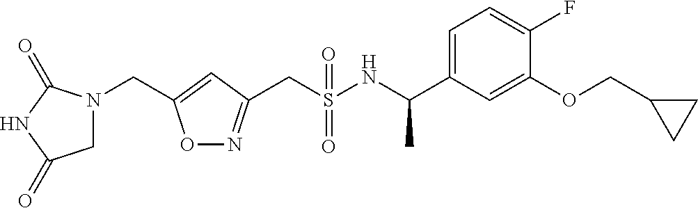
C(S(NC(C1=CC=C(F)C(OCC2CC2)=C1)C)(=O)=O)C1=NOC(CN2CC(=O)NC2=O)=C1
